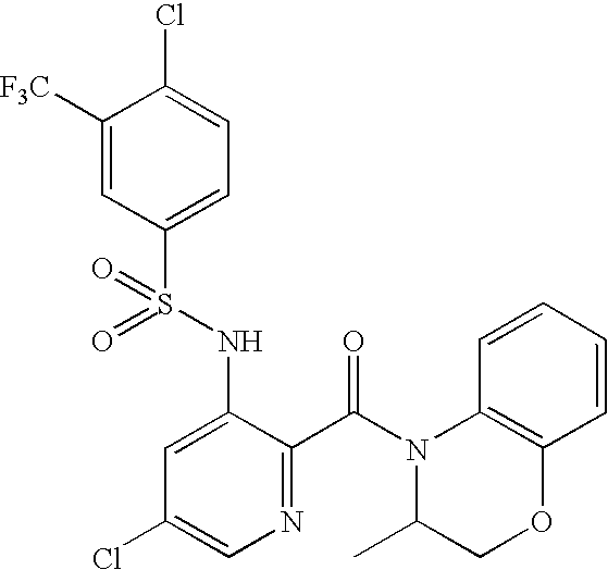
C1([F3C])=CC(S(NC2=CC(Cl)=CN=C2C(=O)N2C3=C(C=CC=C3)OCC2C)(=O)=O)=CC=C1Cl
